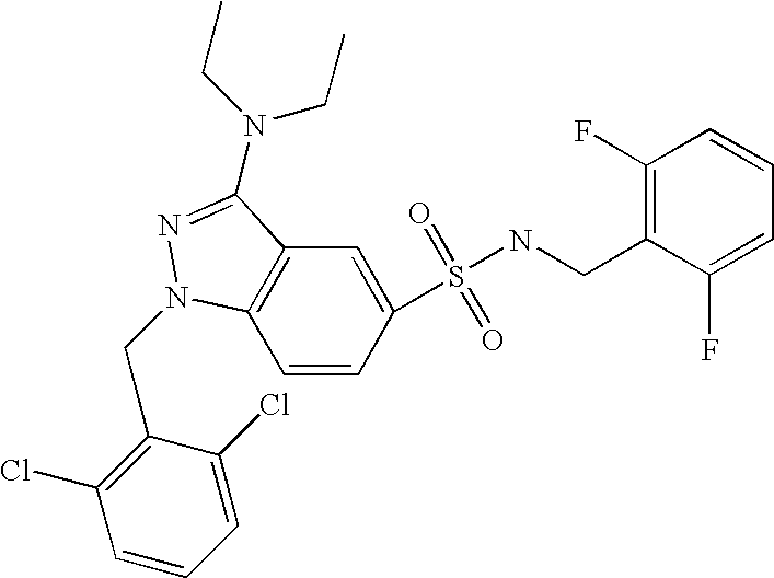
C1=CC(S(=O)(=O)NCC2=C(F)C=CC=C2F)=CC2=C1N(CC1=C(Cl)C=CC=C1Cl)N=C2N(CC)CC
